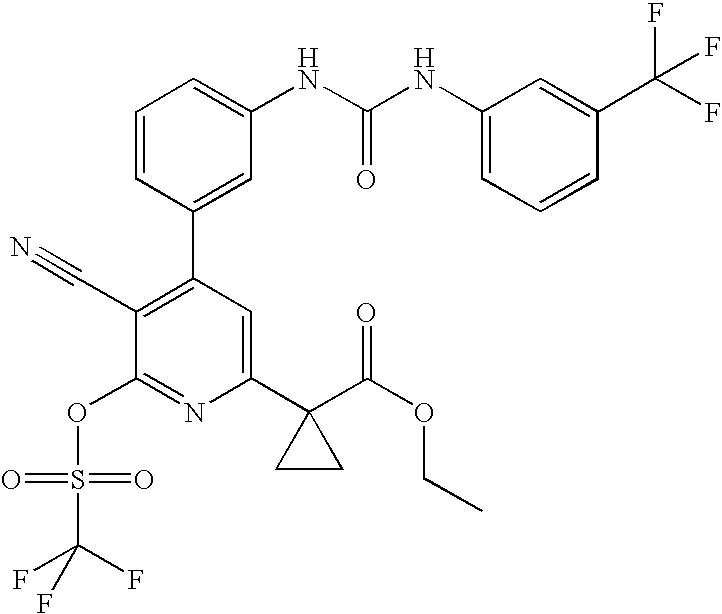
C1=CC(C2=C(C#N)C(OS(=O)(=O)C(F)(F)F)=NC(C3(C(OCC)=O)CC3)=C2)=CC(NC(NC2=CC=CC(C(F)(F)F)=C2)=O)=C1
